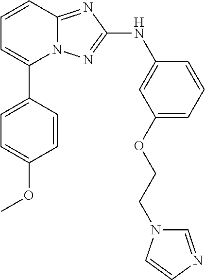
N12C(=NC(NC3=CC(OCCN4C=NC=C4)=CC=C3)=N1)C=CC=C2C1=CC=C(OC)C=C1
